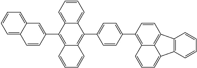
C1=C2C(=CC=C1)C=C(C1=C3C(=C(C4=CC=C(C5=C6C=CC=C7C8=C(C(=C67)C=C5)C=CC=C8)C=C4)C4=CC=CC=C41)C=CC=C3)C=C2
